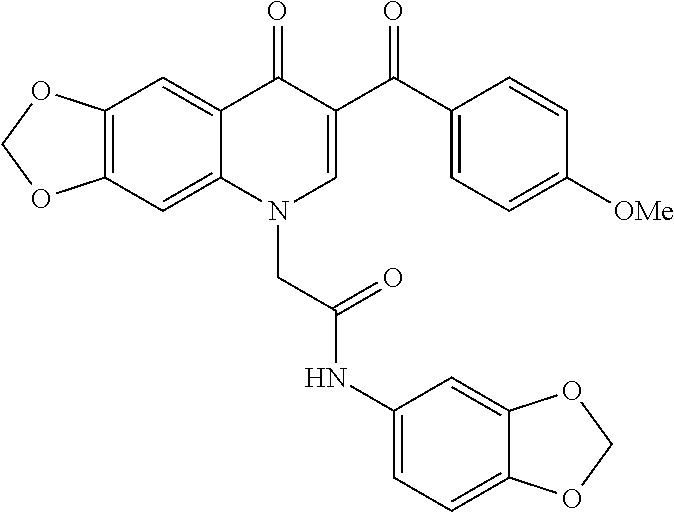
C12=C(C=C3C(=C1)C(=O)C(C(C1=CC=C([OMe])C=C1)=O)=CN3CC(NC1=CC=C3C(=C1)OCO3)=O)OCO2
